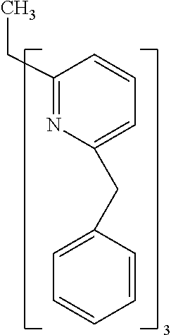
C1(CC)=NC(CC2=CC=CC=C2)=CC=C1
